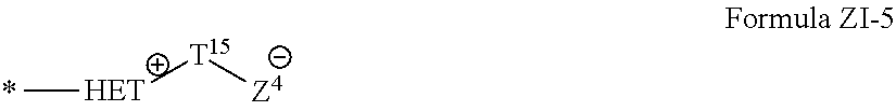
C[HET][T15][Z4]
